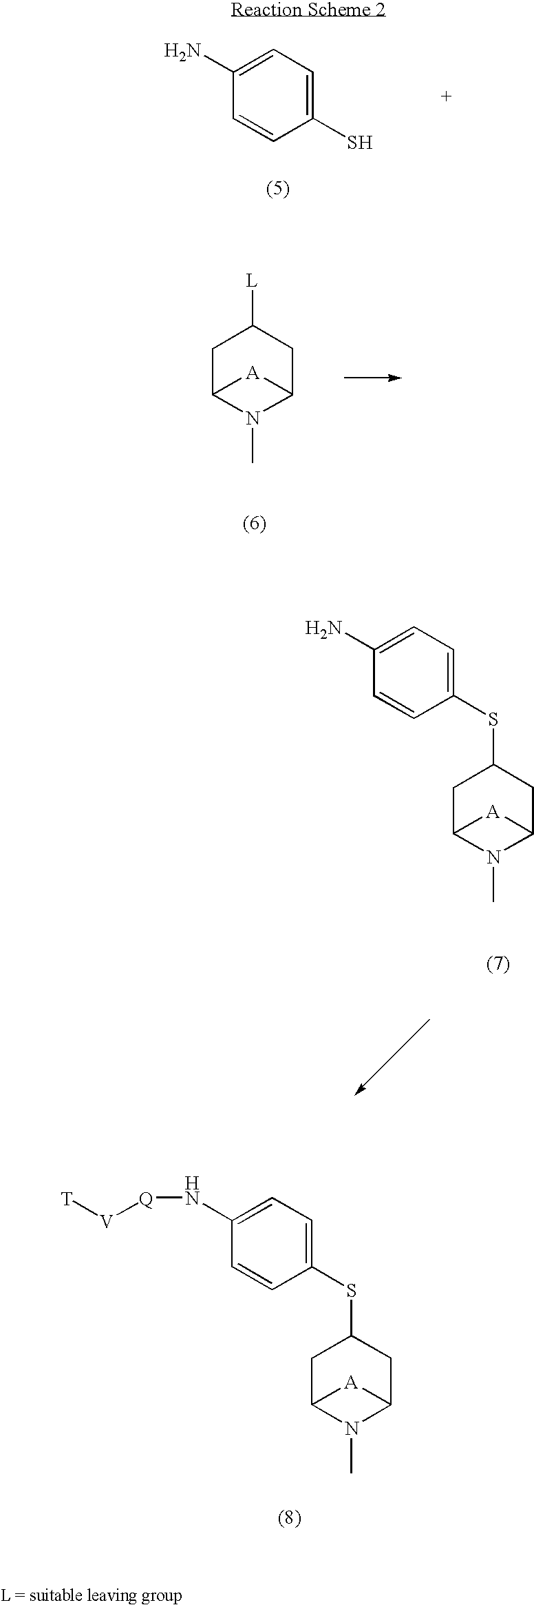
C1=C(N)C=CC(S)=C1.C1C2N(C)C(CC1[L])[A]2.C1=C(N)C=CC(SC2CC3N(C)C(C2)[A]3)=C1.C1=C(N[Q][V][T])C=CC(SC2CC3N(C)C(C2)[A]3)=C1
